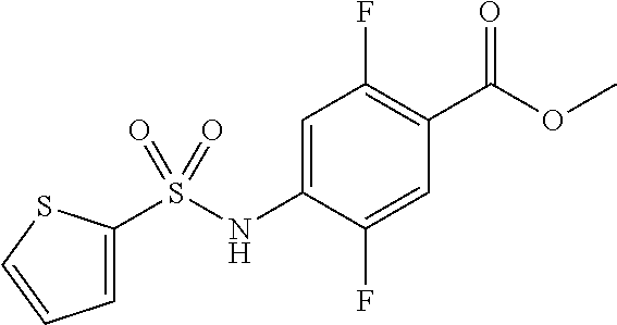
COC(=O)C1=C(F)C=C(NS(=O)(=O)C2=CC=CS2)C(F)=C1
